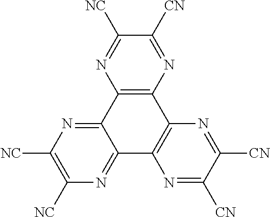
C1([NC])=NC2=C(N=C1[CN])C1=C(C3=NC([NC])=C([NC])N=C23)N=C([CN])C([CN])=N1
